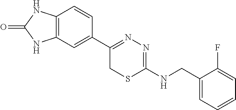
C12=C(C=C(C3=NN=C(NCC4=CC=CC=C4F)SC3)C=C1)NC(=O)N2
